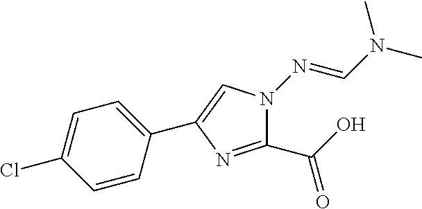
C1(C(O)=O)=NC(C2=CC=C(Cl)C=C2)=CN1N=CN(C)C
